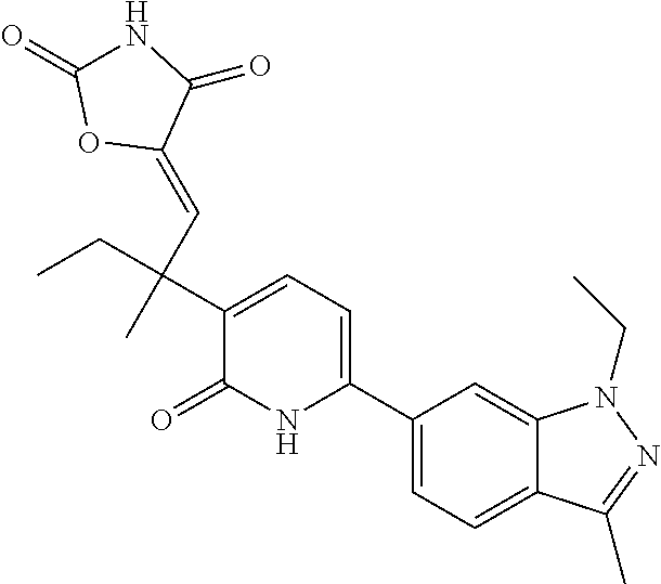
C1(C2=CC=C(C(C)(CC)C=C3C(=O)NC(=O)O3)C(=O)N2)=CC=C2C(=C1)N(CC)N=C2C
